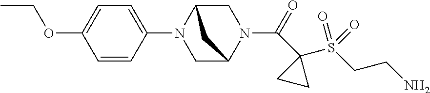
C1C2N(C3=CC=C(OCC)C=C3)CC(N1C(=O)C1(S(CCN)(=O)=O)CC1)C2
